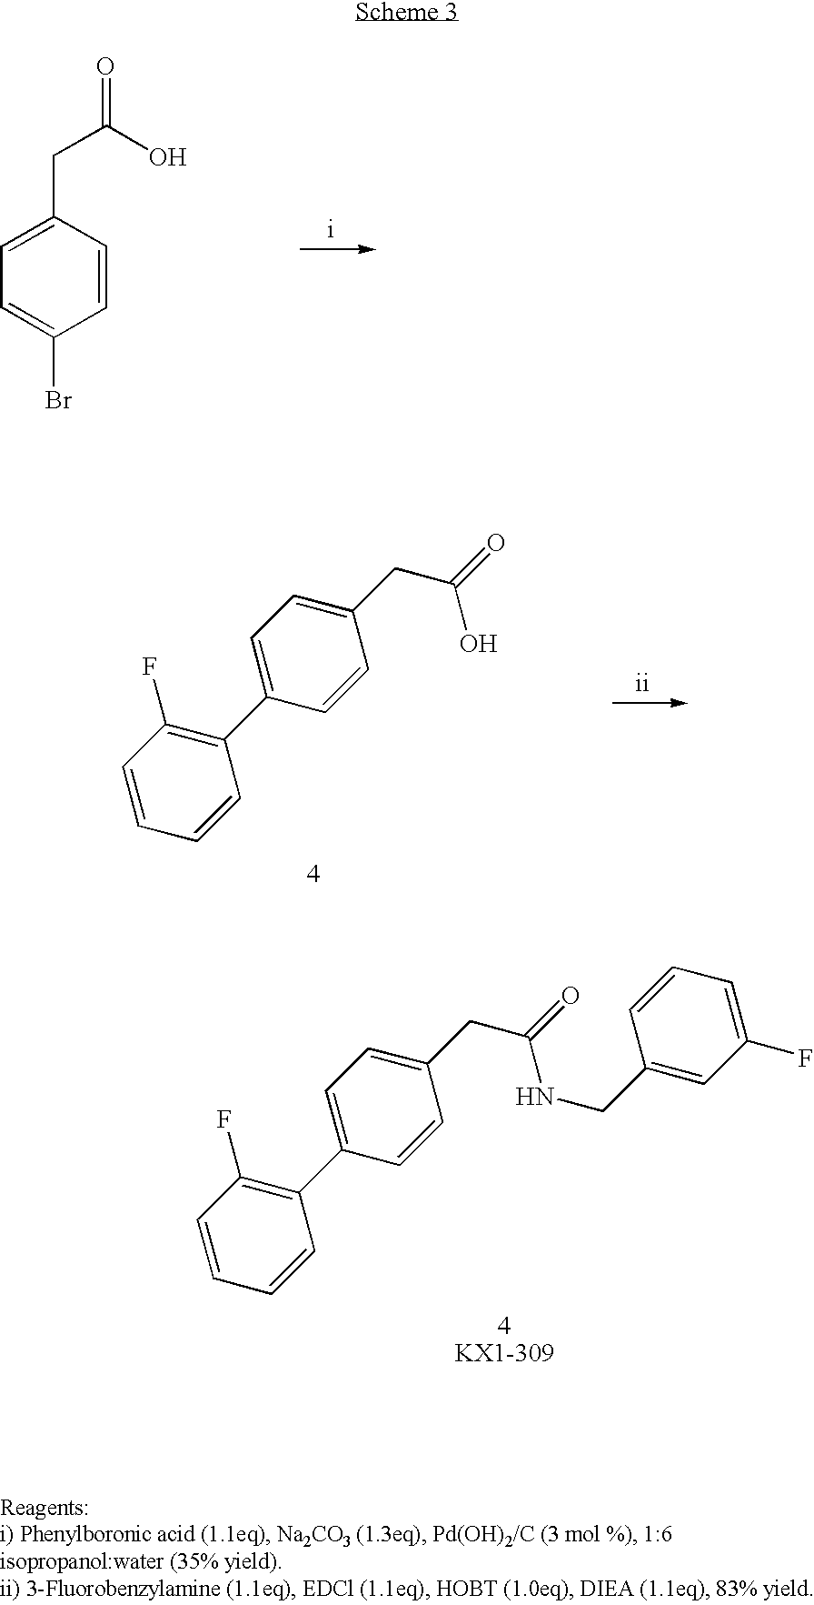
C1=CC=CC(C2=CC=C(CC(NCC3=CC(F)=CC=C3)=O)C=C2)=C1F.C1=C(Br)C=CC(CC(=O)O)=C1.C1=CC=CC(C2=CC=C(CC(O)=O)C=C2)=C1F
